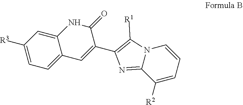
C1([R3])=CC=C2C(=C1)NC(=O)C(C1=C([R1])N3C(=N1)C([R2])=CC=C3)=C2
